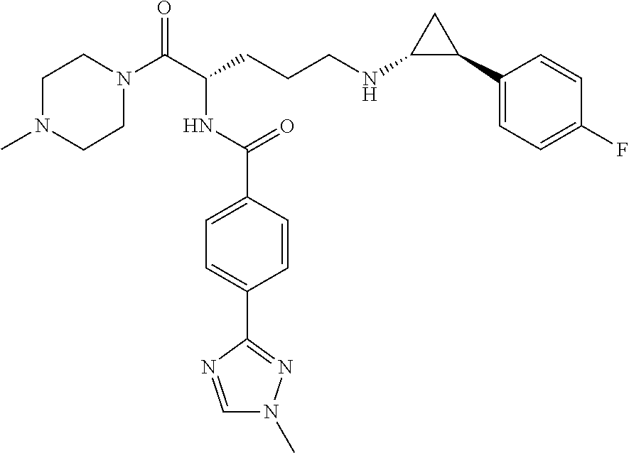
C1N(C(C(CCCNC2C(C3=CC=C(F)C=C3)C2)NC(C2=CC=C(C3=NN(C)C=N3)C=C2)=O)=O)CCN(C)C1
